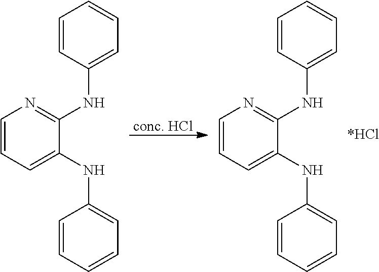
C1=CC=C(NC2=CC=CC=C2)C(NC2=CC=CC=C2)=N1.[conc. HCl].C1=CC=C(NC2=CC=CC=C2)C(NC2=CC=CC=C2)=N1
